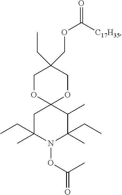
C1OC2(OCC1(CC)COC(=O)[C17H35])CC(C)(CC)N(OC(=O)C)C(C)(CC)C2C
